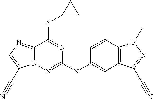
C12=NC=C(C#N)N1N=C(NC1=CC3=C(C=C1)N(C)N=C3C#N)N=C2NC1CC1
